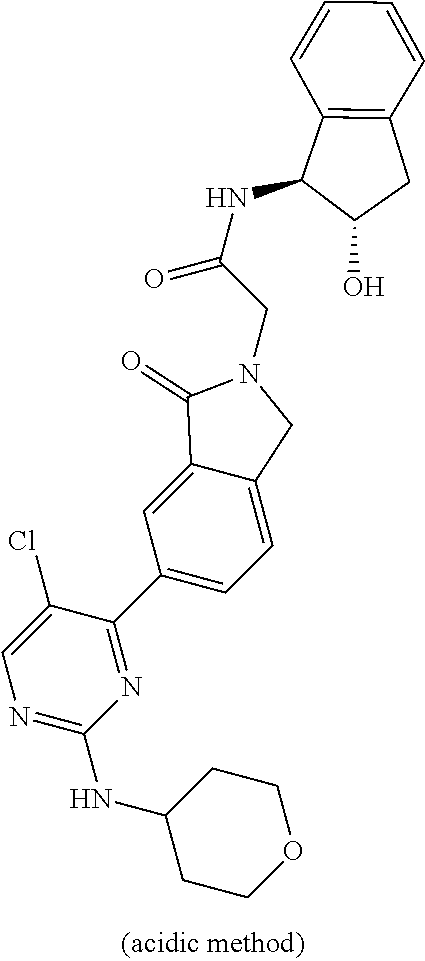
C1CC(NC2=NC=C(Cl)C(C3=CC=C4C(=C3)C(=O)N(CC(NC3C(O)CC5=C3C=CC=C5)=O)C4)=N2)CCO1
